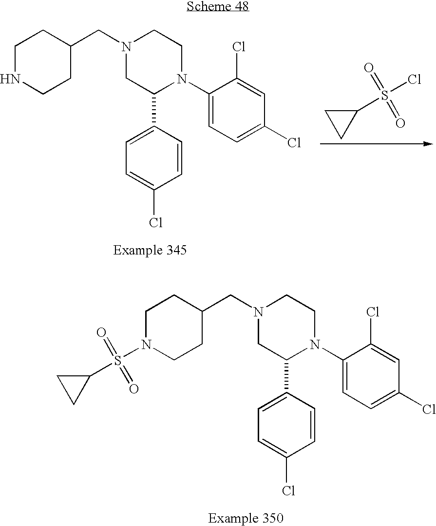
C1NCCC(CN2CC(C3=CC=C(Cl)C=C3)N(C3=CC=C(Cl)C=C3Cl)CC2)C1.C1(S(Cl)(=O)=O)CC1.C1N(S(C2CC2)(=O)=O)CCC(CN2CC(C3=CC=C(Cl)C=C3)N(C3=CC=C(Cl)C=C3Cl)CC2)C1
